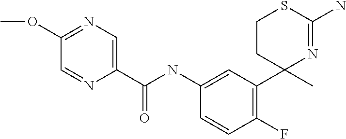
C1CC(C)(C2=C(F)C=CC(NC(C3=CN=C(OC)C=N3)=O)=C2)N=C(N)S1
